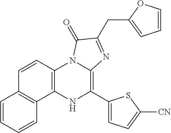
C12=C(NC(C3=CC=C([CN])S3)=C3N1C(=O)C(CC1=CC=CO1)=N3)C1=C(C=C2)C=CC=C1
